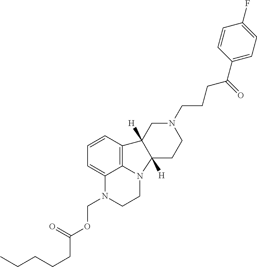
C1=C2C3=C(C=C1)C1([H])C([H])(N3CCN2COC(CCCCC)=O)CCN(CCCC(C2=CC=C(F)C=C2)=O)C1
